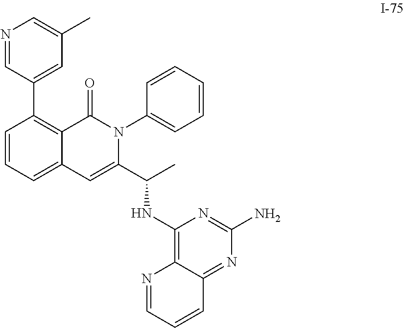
C1(C2=C3C(=CC=C2)C=C(C(C)NC2=C4C(=NC(N)=N2)C=CC=N4)N(C2=CC=CC=C2)C3=O)=CC(C)=CN=C1
